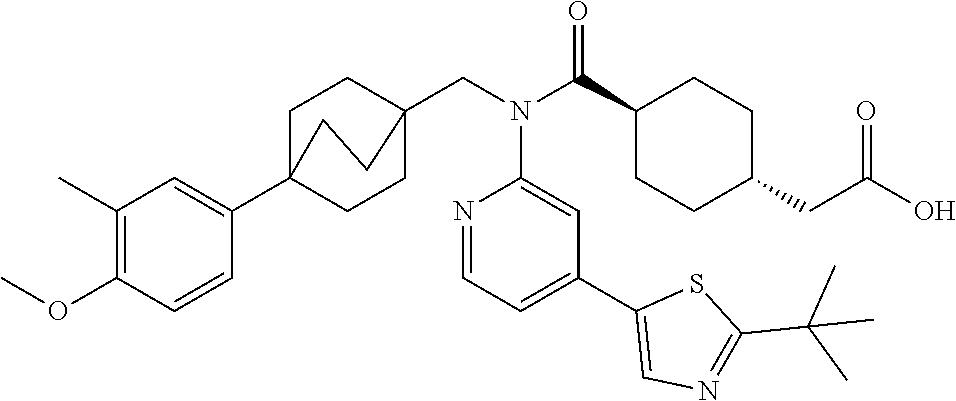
C1(C)=C(OC)C=CC(C23CCC(CN(C(C4CCC(CC(O)=O)CC4)=O)C4=CC(C5=CN=C(C(C)(C)C)S5)=CC=N4)(CC2)CC3)=C1
